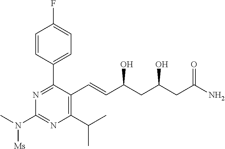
C1=CC(C2=NC(N(C)[Ms])=NC(C(C)C)=C2C=CC(CC(O)CC(N)=O)O)=CC=C1F
